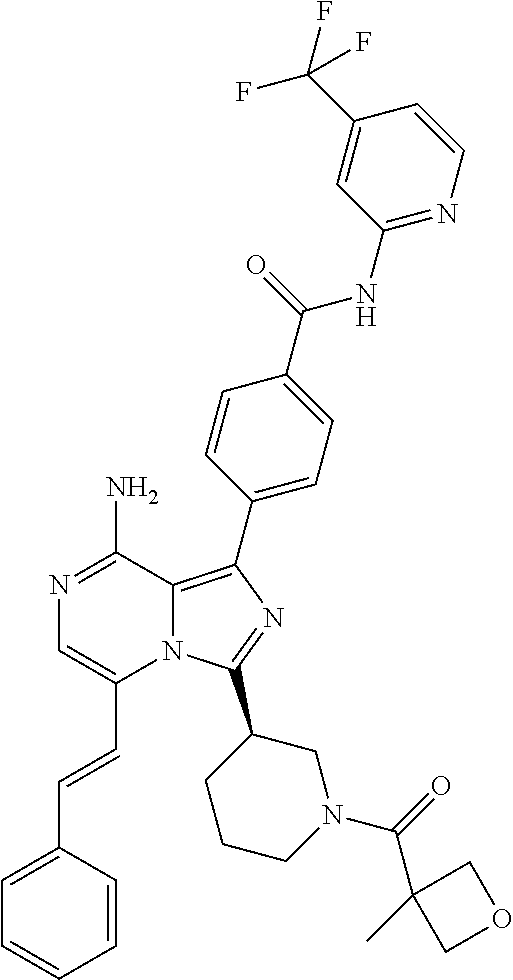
N1=C(N)C2=C(C3=CC=C(C(=O)NC4=NC=CC(C(F)(F)F)=C4)C=C3)N=C(C3CCCN(C(=O)C4(C)COC4)C3)N2C(C=CC2=CC=CC=C2)=C1
